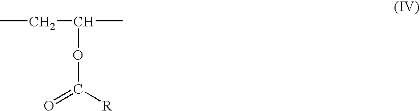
CCC(C)OC(=O)[R]
